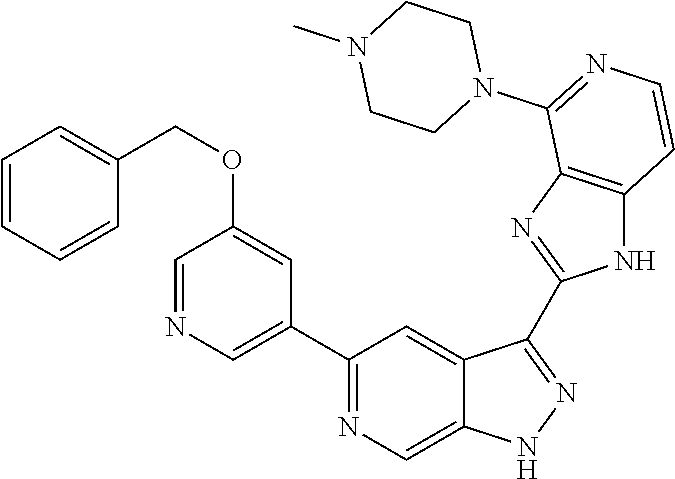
C1(C2=NC=C3C(=C2)C(C2=NC4=C(N2)C=CN=C4N2CCN(C)CC2)=NN3)=CN=CC(OCC2=CC=CC=C2)=C1
